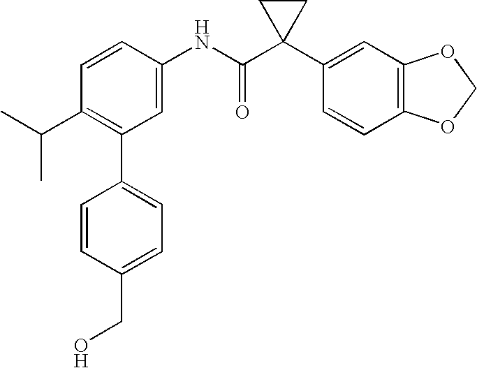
C1=CC(NC(C2(C3=CC4=C(C=C3)OCO4)CC2)=O)=CC(C2=CC=C(CO)C=C2)=C1C(C)C
